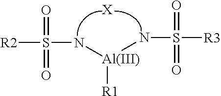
[Al]([R1])(NS([R2])(=O)=O)NS([R3])(=O)=O.[X]
